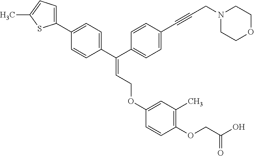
C1(C2=CC=C(C)S2)=CC=C(C(C2=CC=C(C#CCN3CCOCC3)C=C2)=CCOC2=CC(C)=C(OCC(O)=O)C=C2)C=C1
